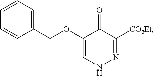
C1=CC=C(COC2=CNN=C([CO2Et])C2=O)C=C1
